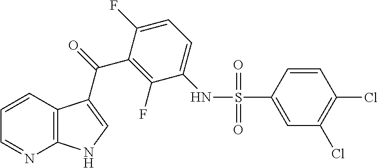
C1=CC2=C(N=C1)NC=C2C(C1=C(F)C(NS(C2=CC(Cl)=C(Cl)C=C2)(=O)=O)=CC=C1F)=O
